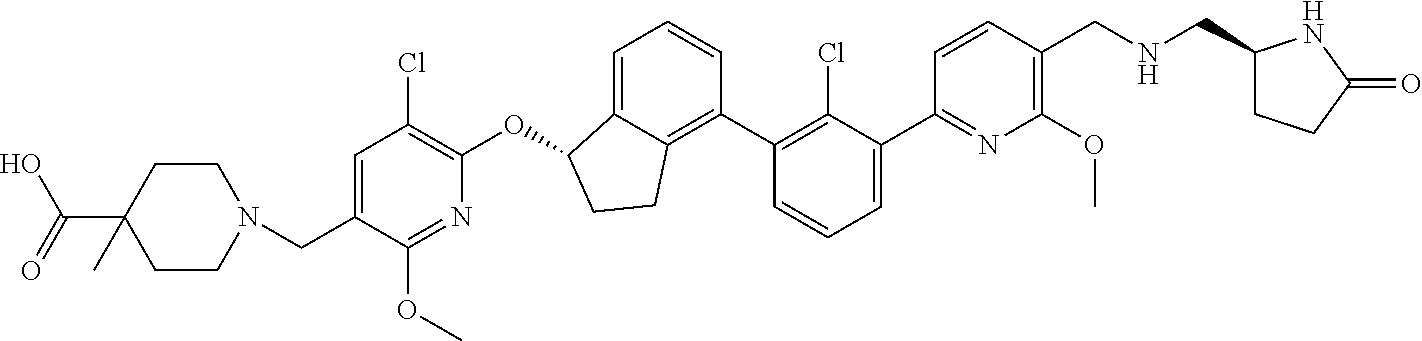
O(C1C2=CC=CC(C3=C(Cl)C(C4=NC(OC)=C(CNCC5CCC(=O)N5)C=C4)=CC=C3)=C2CC1)C1=C(Cl)C=C(CN2CCC(C(=O)O)(C)CC2)C(OC)=N1
